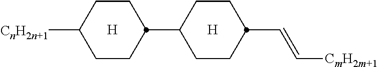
[H].[H].C1([CnH2n+1])CCC(C2CCC(C=C[CmH2m+1])CC2)CC1
